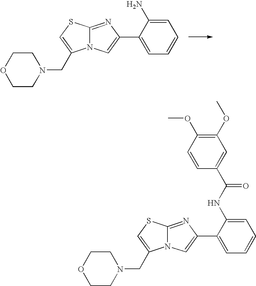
C12=NC(C3=CC=CC=C3N)=CN1C(CN1CCOCC1)=CS2.C12=NC(C3=CC=CC=C3NC(C3=CC(OC)=C(OC)C=C3)=O)=CN1C(CN1CCOCC1)=CS2
